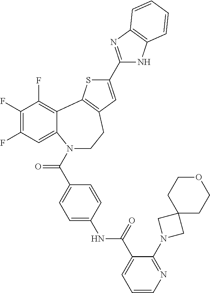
N1(C(C2=CC=C(NC(C3=CC=CN=C3N3CC4(C3)CCOCC4)=O)C=C2)=O)CCC2=C(C3=C(F)C(F)=C(F)C=C13)SC(C1=NC3=C(N1)C=CC=C3)=C2
